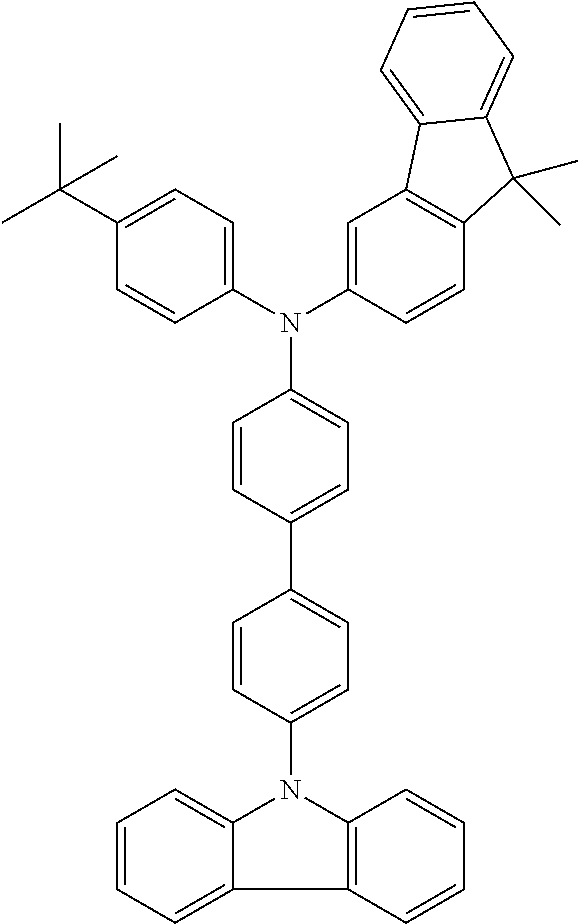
C1=CC(N2C3=CC=CC=C3C3=C2C=CC=C3)=CC=C1C1=CC=C(N(C2=CC=C(C(C)(C)C)C=C2)C2=CC3=C(C=C2)C(C)(C)C2=CC=CC=C32)C=C1
